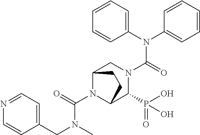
C1(N(C2=CC=CC=C2)C(=O)N2CC3N(C(=O)N(CC4=CC=NC=C4)C)C(C2P(O)(=O)O)CC3)=CC=CC=C1
